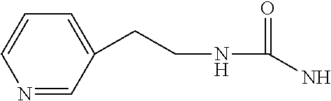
C(C1=CC=CN=C1)CNC(=O)N
